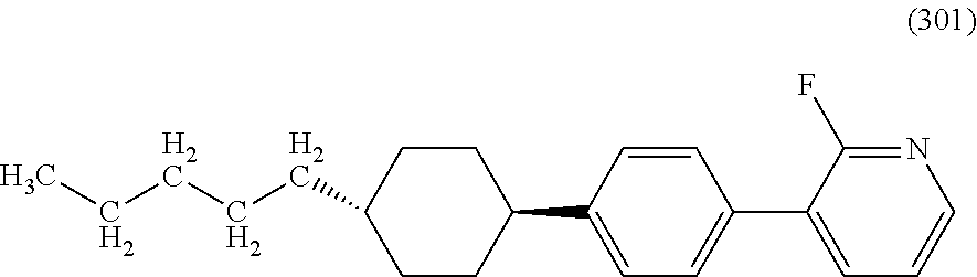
N1=C(F)C(C2=CC=C(C3CCC(CCCCC)CC3)C=C2)=CC=C1
